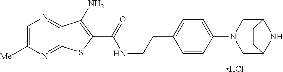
C12=NC([Me])=CN=C1C(N)=C(C(=O)NCCC1=CC=C(N3CC4NC(C3)CC4)C=C1)S2.Cl
